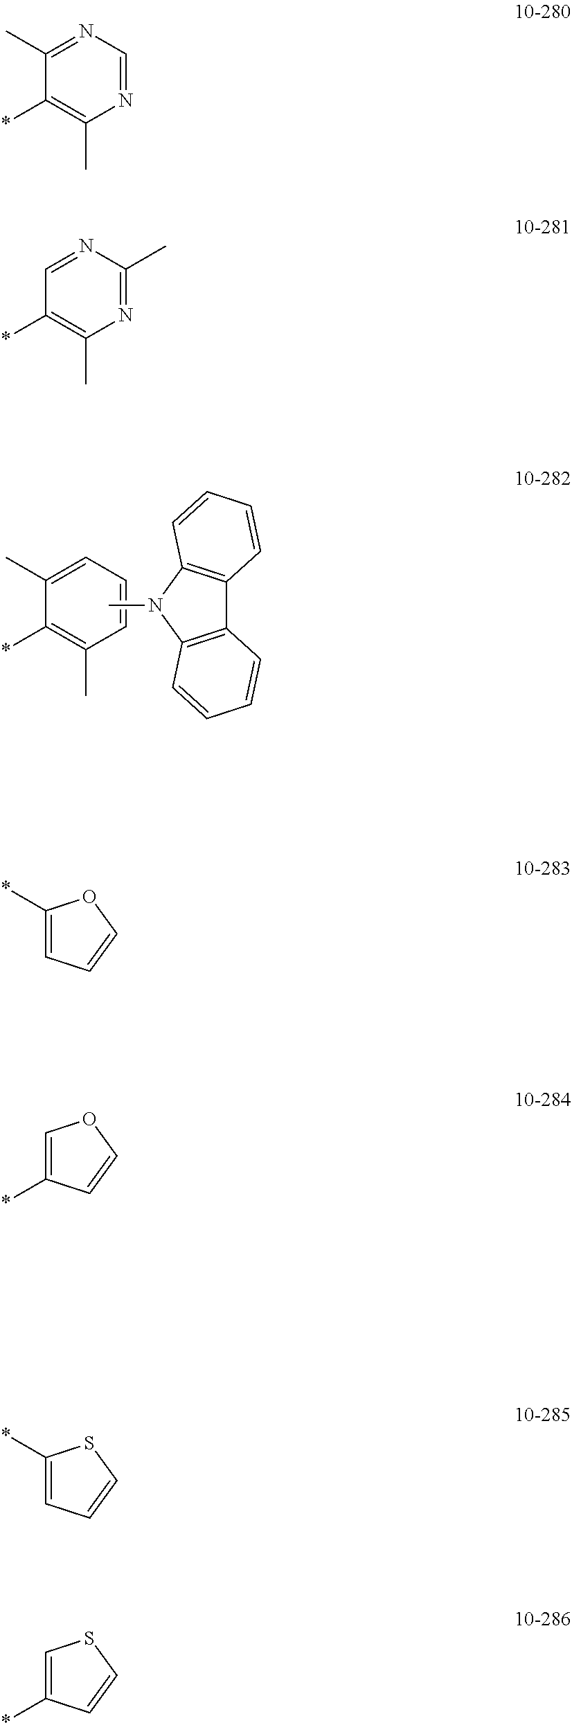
C1(C)=CC=CC(C)=C1*.CN1C2=C(C3=C1C=CC=C3)C=CC=C2.C1(C)=NC=NC(C)=C1*.C1=NC(C)=NC(C)=C1*.*C1=CC=CO1.C1=C(*)C=CO1.*C1=CC=CS1.C1=C(*)C=CS1
